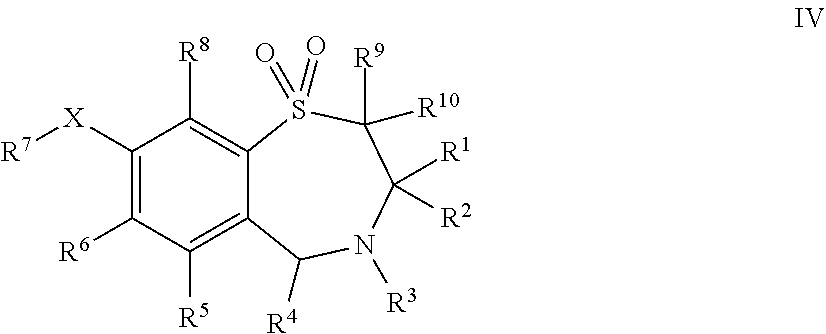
C12=C([R5])C([R6])=C([X][R7])C([R8])=C1S(=O)(=O)C([R9])([R10])C([R1])([R2])N([R3])C2[R4]
